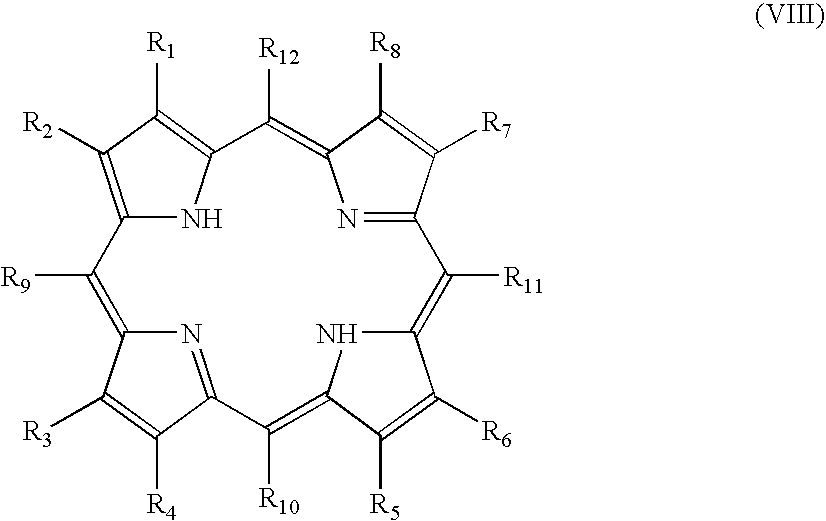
C12=C([R2])C([R1])=C(N1)C([R12])=C1N=C(C([R7])=C1[R8])C([R11])=C1NC(=C([R10])C3=NC(=C2[R9])C([R3])=C3[R4])C([R5])=C1[R6]
